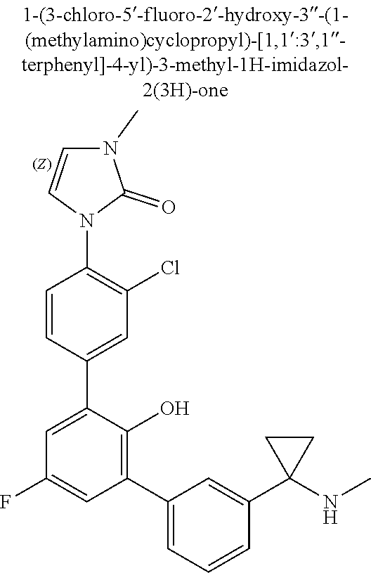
C1(C2=CC(F)=CC(C3=CC=CC(C4(NC)CC4)=C3)=C2O)=CC(Cl)=C(N2C=CN(C)C2=O)C=C1
